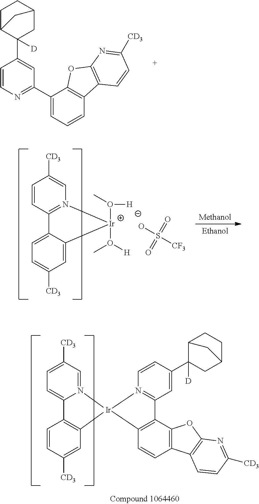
[Ethanol].[Methanol].C1=CC2=N(C=C1[CD3])[Ir](O(C)[H])(O(C)[H])C1=CC([CD3])=CC=C21.OS([CF3])(=O)=O.C1=N2C(=CC=C1[CD3])C1=C(C=C([CD3])C=C1)[Ir]21N2=C(C=C(C3([D])CC4CCC3C4)C=C2)C2=C1C=CC1=C2OC2=C1C=CC([CD3])=N2.C1=CN=C(C2=CC=CC3=C2OC2=C3C=CC([CD3])=N2)C=C1C1([D])C2CCC(C1)C2
